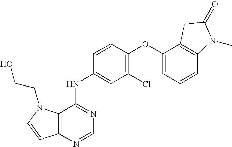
C12=C(N=CN=C1NC1=CC(Cl)=C(OC3=CC=CC4=C3CC(=O)N4C)C=C1)C=CN2CCO
